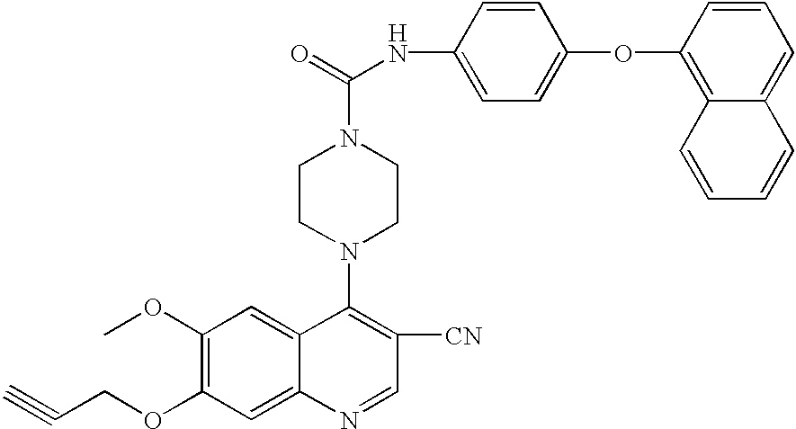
C(COC1=C(OC)C=C2C(=C1)N=CC([CN])=C2N1CCN(C(=O)NC2=CC=C(OC3=C4C(=CC=C3)C=CC=C4)C=C2)CC1)#C
